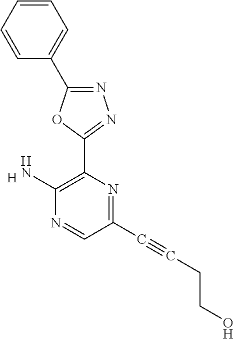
[H].N1=C(C#CCCO)C=NC(N)=C1C1=NN=C(C2=CC=CC=C2)O1
